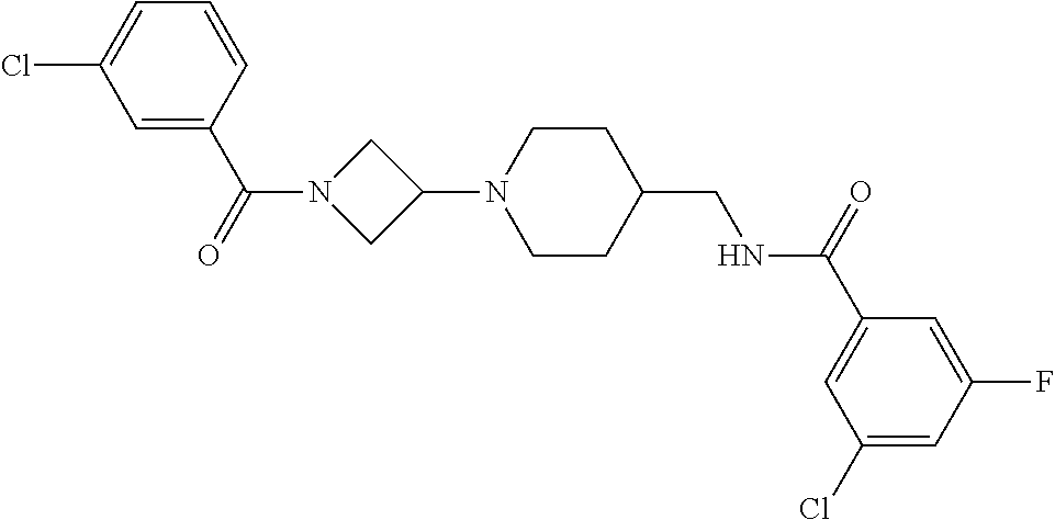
C1(N2CCC(CNC(C3=CC(Cl)=CC(F)=C3)=O)CC2)CN(C(C2=CC(Cl)=CC=C2)=O)C1
